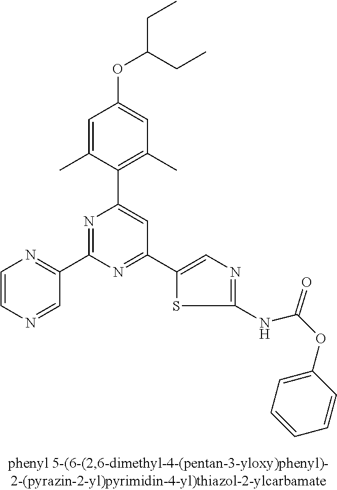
C1=C(C)C(C2=CC(C3=CN=C(NC(OC4=CC=CC=C4)=O)S3)=NC(C3=NC=CN=C3)=N2)=C(C)C=C1OC(CC)CC
